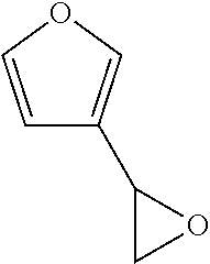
C1=COC=C1C1CO1
